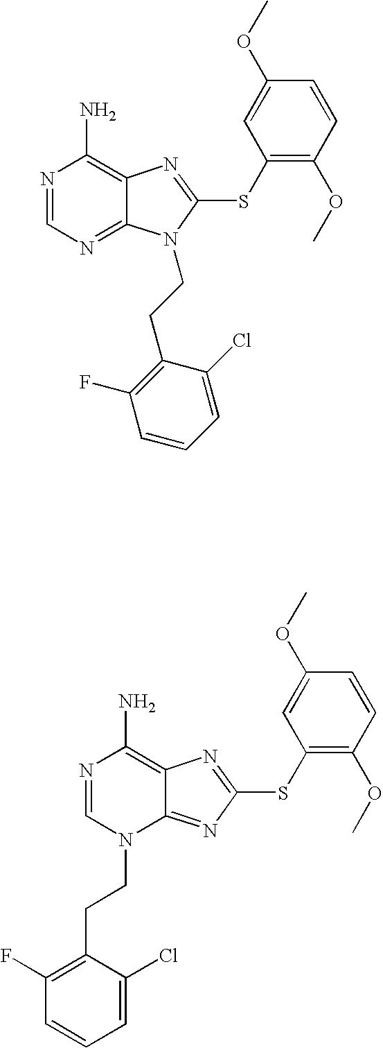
N1=CN=C2C(=C1N)N=C(SC1=C(OC)C=CC(OC)=C1)N2CCC1=C(F)C=CC=C1Cl.N1=CN(CCC2=C(F)C=CC=C2Cl)C2=NC(SC3=C(OC)C=CC(OC)=C3)=NC2=C1N
